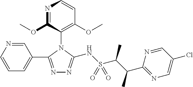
N1=C(OC)C(N2C(C3=CC=CN=C3)=NN=C2NS(C(C(C2=NC=C(Cl)C=N2)C)C)(=O)=O)=C(OC)C=C1
